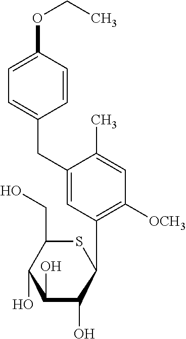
C1(O)C(O)C(C2=C([OCH3])C=C(C)C(CC3=CC=C(OCC)C=C3)=C2)SC(CO)C1O
